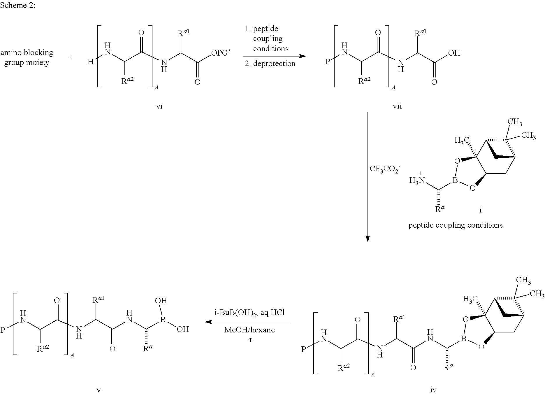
C1(C)(C)C2C3(C)C(CC1C2)OB(C([Ra])NC(C(NC(C(NP)[Ra2])=O)[Ra1])=O)O3.B(C([Ra])NC(C(NC(C(NP)[Ra2])=O)[Ra1])=O)(O)O.[H]NC(C(NC(C([OPG])=O)[Ra1])=O)[Ra2].C1(C)(C)C2C3(C)C(CC1C2)OB(C([Ra])N)O3.PNC(C(NC(C(O)=O)[Ra1])=O)[Ra2].[CF3CO2-]
